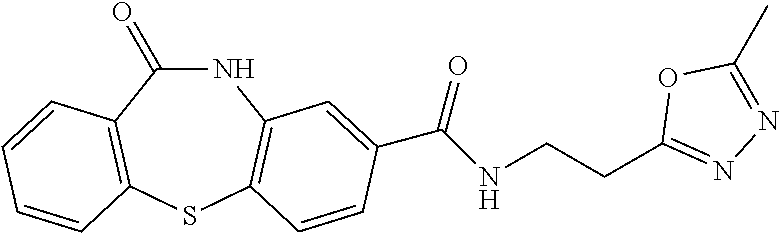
N1C(=O)C2=C(SC3=C1C=C(C(NCCC1=NN=C(C)O1)=O)C=C3)C=CC=C2
